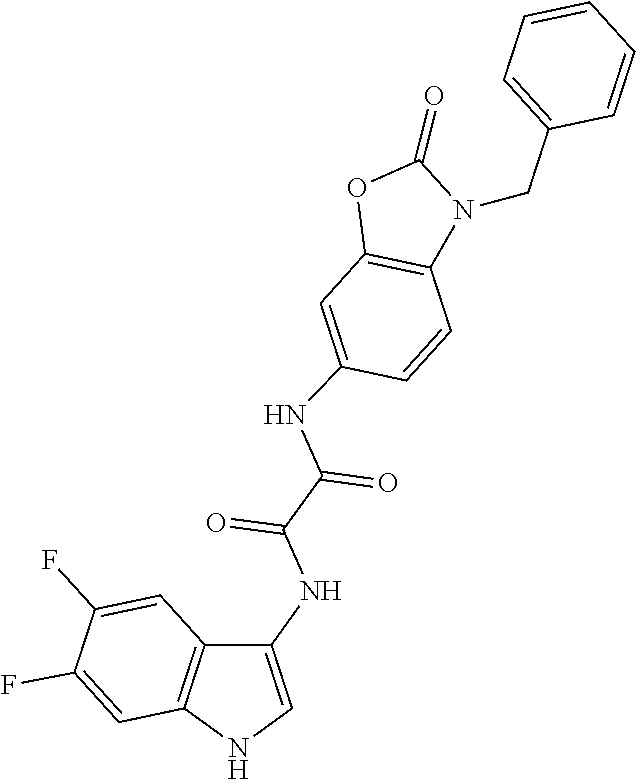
O1C(=O)N(CC2=CC=CC=C2)C2=C1C=C(NC(C(NC1=CNC3=C1C=C(F)C(F)=C3)=O)=O)C=C2
